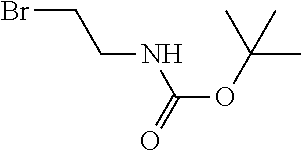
N(CCBr)C(OC(C)(C)C)=O
